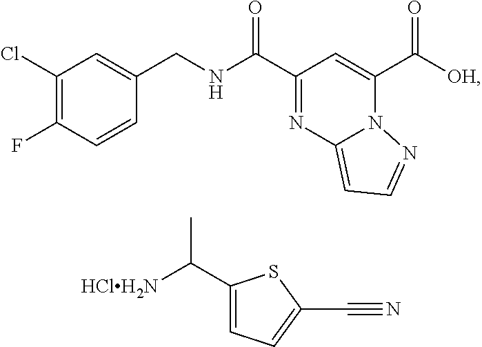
C1(Cl)=C(F)C=CC(CNC(C2=NC3=CC=NN3C(C([OH])=O)=C2)=O)=C1.C1(C([HClH2N])C)=CC=C(C#N)S1
